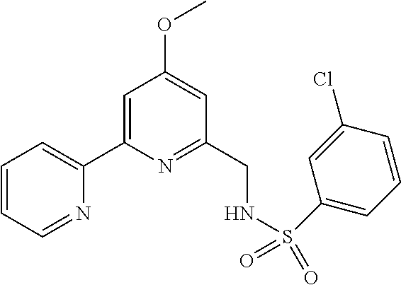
C1=CC=NC(C2=CC(OC)=CC(CNS(=O)(=O)C3=CC=CC(Cl)=C3)=N2)=C1
